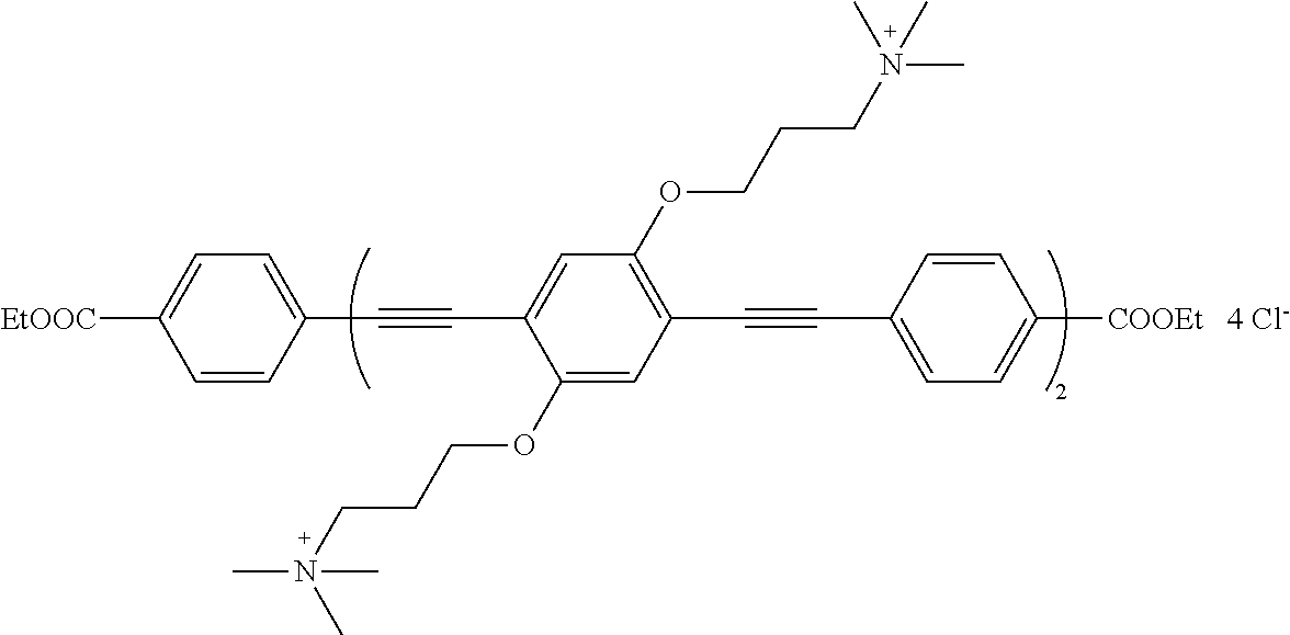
C1=C([EtOOC])C=CC(C#CC2=CC(OCCCN(C)(C)C)=C(C#CC3=CC=C([COOEt])C=C3)C=C2OCCCN(C)(C)C)=C1.[4 Cl-]
